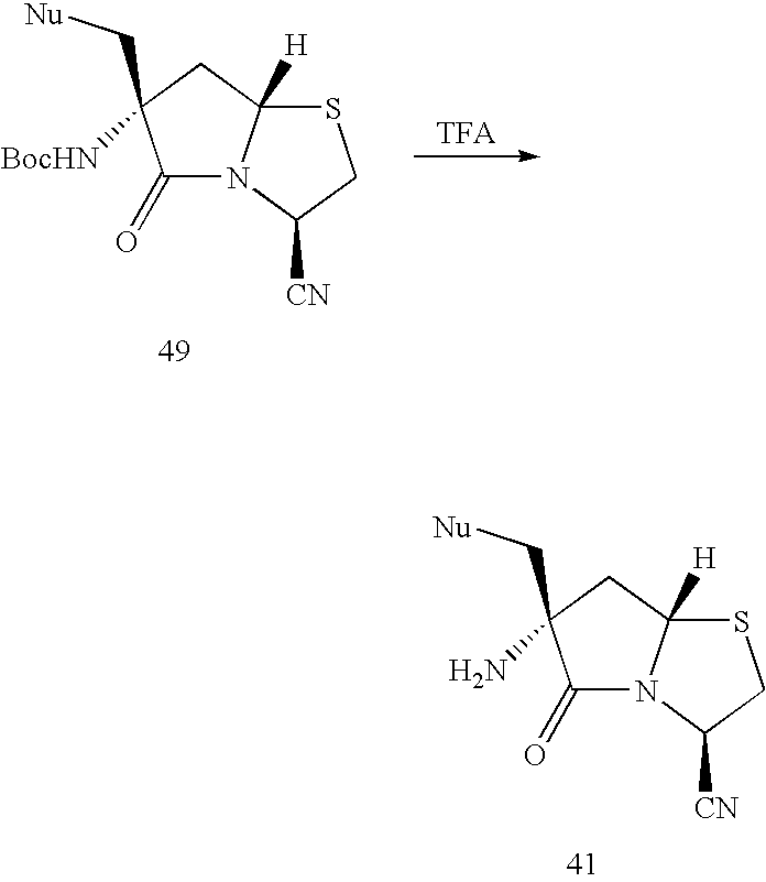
C1(=O)C(C[Nu])([BocHN])CC2([H])SCC([CN])N12.C1(=O)C(C[Nu])(N)CC2([H])SCC([CN])N12
